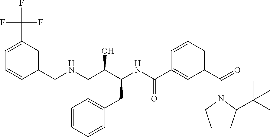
FC(C1=CC=CC(CNCC(C(NC(C2=CC(C(=O)N3CCCC3C(C)(C)C)=CC=C2)=O)CC2=CC=CC=C2)O)=C1)(F)F
